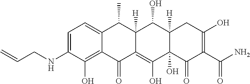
C1=C(NCC=C)C(O)=C2C(=C1)C(C)C1([H])C(=C(O)C3(O)C([H])(C1O)CC(O)=C(C(N)=O)C3=O)C2=O
